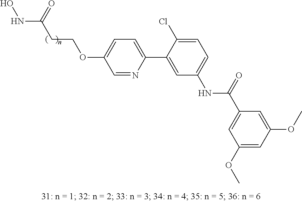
O(C1=CC=C(C2=CC(NC(C3=CC(OC)=CC(OC)=C3)=O)=CC=C2Cl)N=C1)CCC(NO)=O
